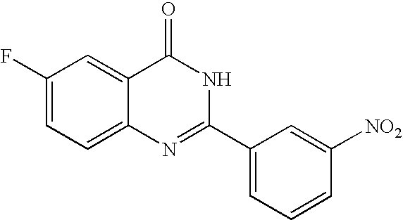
C1=C2C(=CC(F)=C1)C(=O)NC(C1=CC=CC([NO2])=C1)=N2
